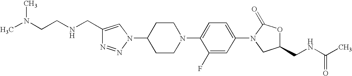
C1(N2N=NC(CNCCN(C)C)=C2)CCN(C2=CC=C(N3C(=O)OC(CNC(C)=O)C3)C=C2F)CC1
